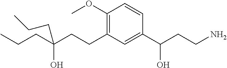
C1(OC)=C(CCC(CCC)(O)CCC)C=C(C(CCN)O)C=C1
